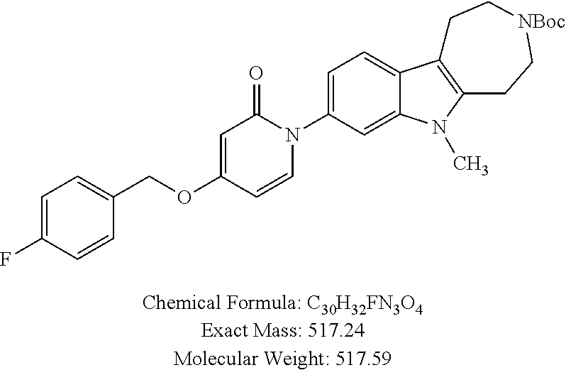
C1=C(N2C(=O)C=C(OCC3=CC=C(F)C=C3)C=C2)C=C2C(=C1)C1=C(N2C)CC[NBoc]CC1
